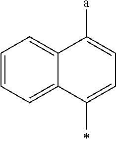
C12=CC=CC=C1C(C)=CC=C2[a]
